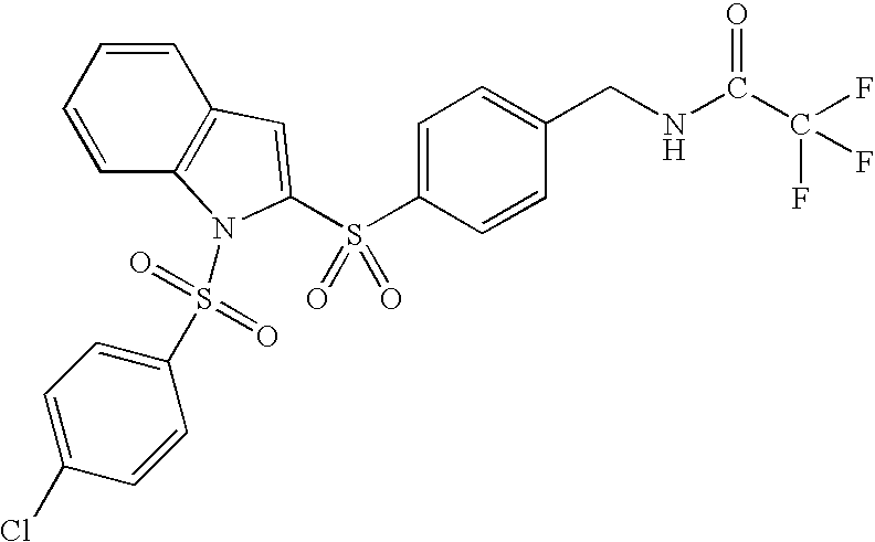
C1=CC2=C(C=C1)C=C(S(C1=CC=C(CNC(C(F)(F)F)=O)C=C1)(=O)=O)N2S(C1=CC=C(Cl)C=C1)(=O)=O
